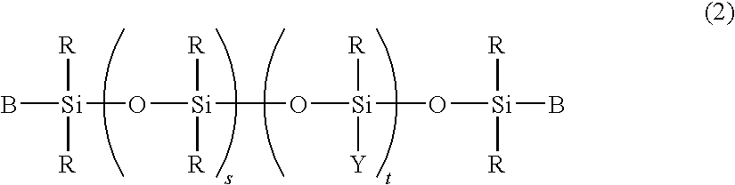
B[Si](O[Si](O[Si](O[Si](B)([R])[R])([R])[Y])([R])[R])([R])[R]
